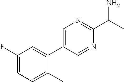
C1(F)=CC=C(C)C(C2=CN=C(C(N)C)N=C2)=C1
